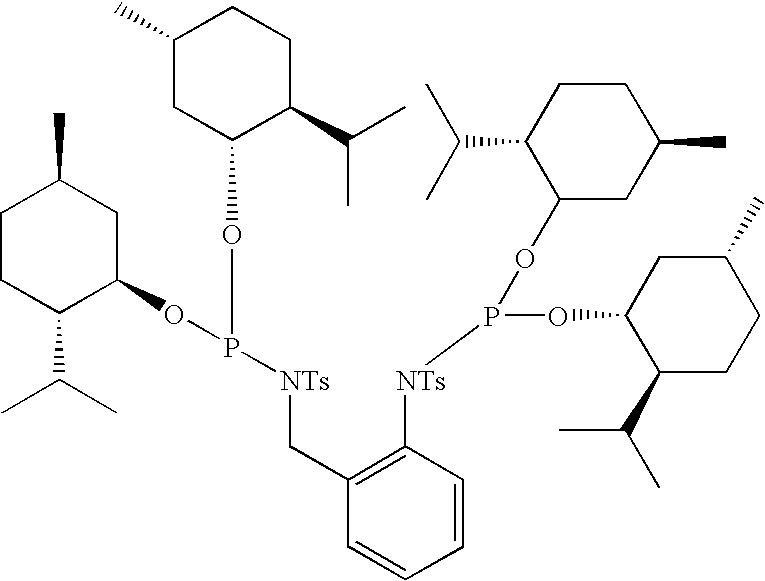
C1CC(C(C)C)C(OP(OC2C(C(C)C)CCC(C)C2)[NTs]CC2=C([NTs]P(OC3CC(C)CCC3C(C)C)OC3C(C(C)C)CCC(C)C3)C=CC=C2)CC1C
